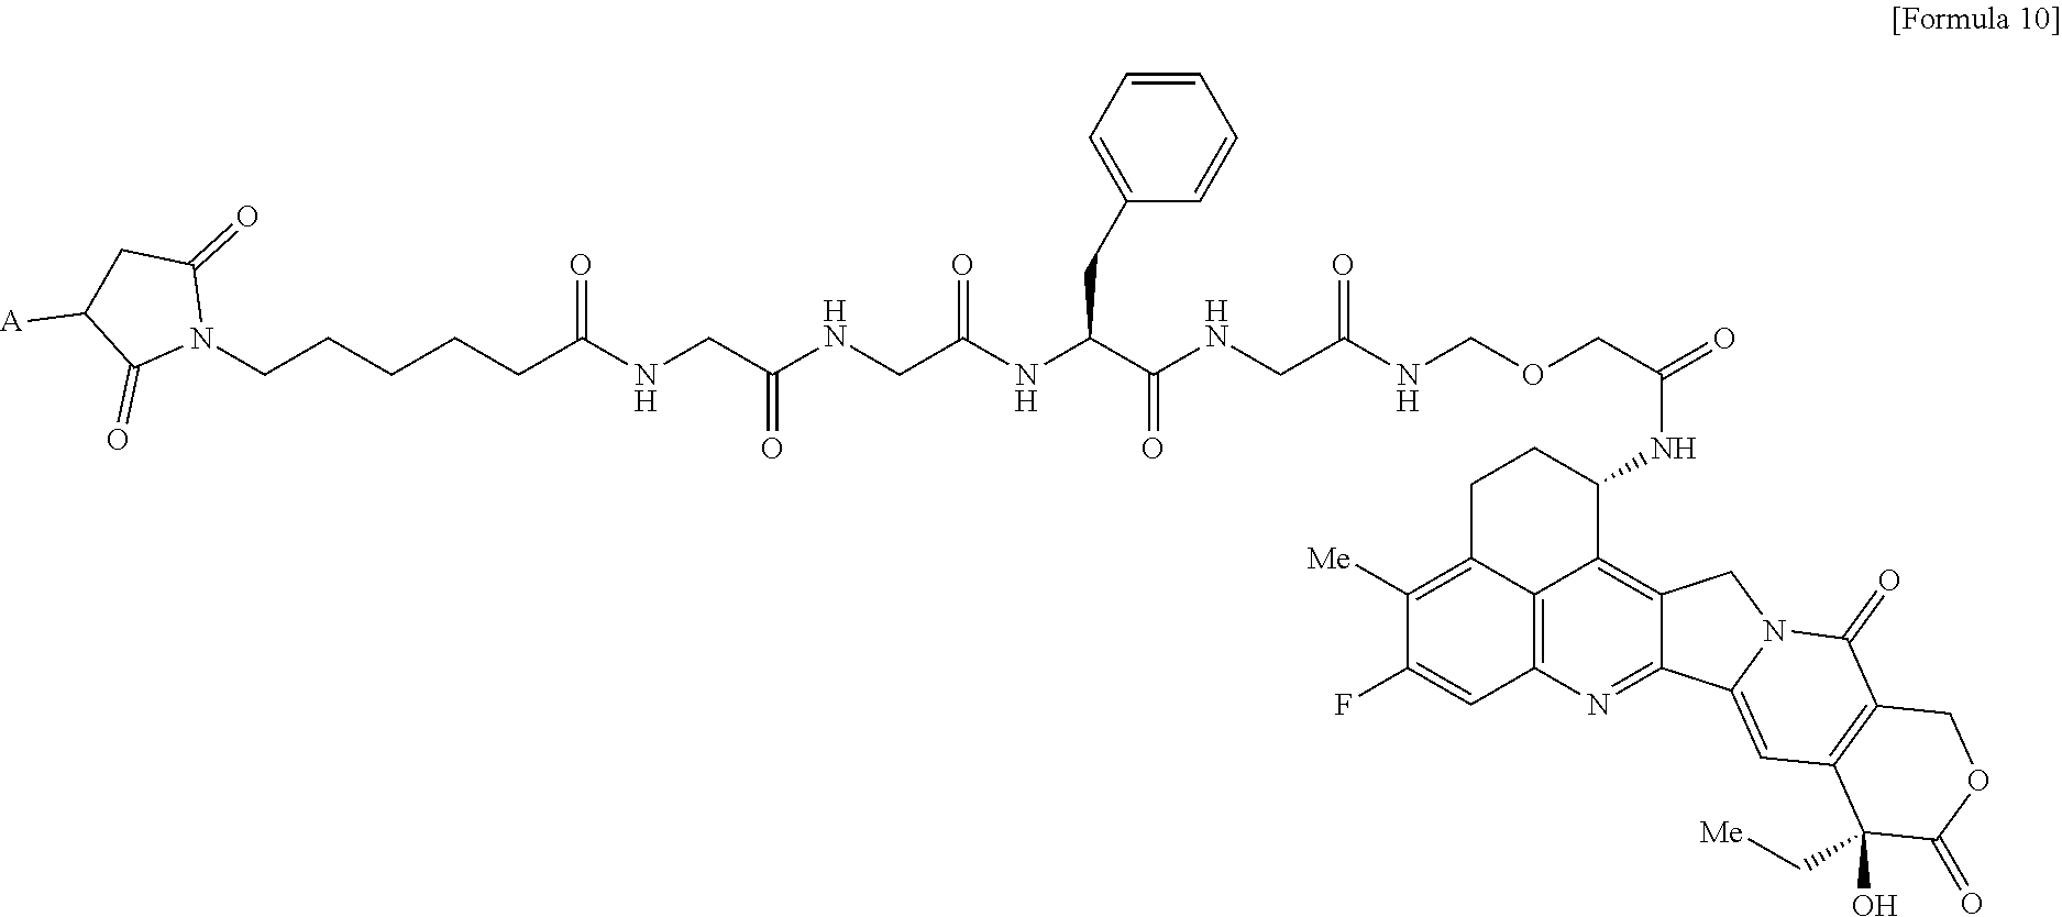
N1(CCCCCC(NCC(NCC(NC(C(NCC(NCOCC(=O)NC2CCC3=C([Me])C(F)=CC4=C3C2=C2C(=N4)C3=CC4=C(C(=O)N3C2)COC(=O)C4(O)C[Me])=O)=O)CC2=CC=CC=C2)=O)=O)=O)C(=O)CC([A])C1=O
